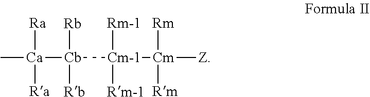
[Ra][Ca]([Ra])([Cb]([Cm-1]([Rm-1])([Rm-1])[Cm]([Z])([Rm])[Rm])([Rb])[Rb])C
